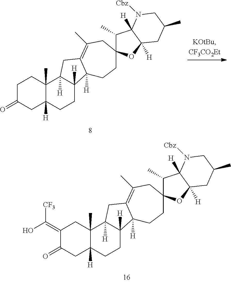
C1C(=O)CC2([H])C(C)(C1)C1([H])C([H])(CC2)C2([H])C(=C(C)CC3(C(C)C4([H])C([H])(O3)CC(C)CN4[Cbz])CC2)C1.C1(=C(O)[CF3])C(=O)CC2([H])C(C)(C1)C1([H])C([H])(CC2)C2([H])C(=C(C)CC3(C(C)C4([H])C([H])(O3)CC(C)CN4[Cbz])CC2)C1
